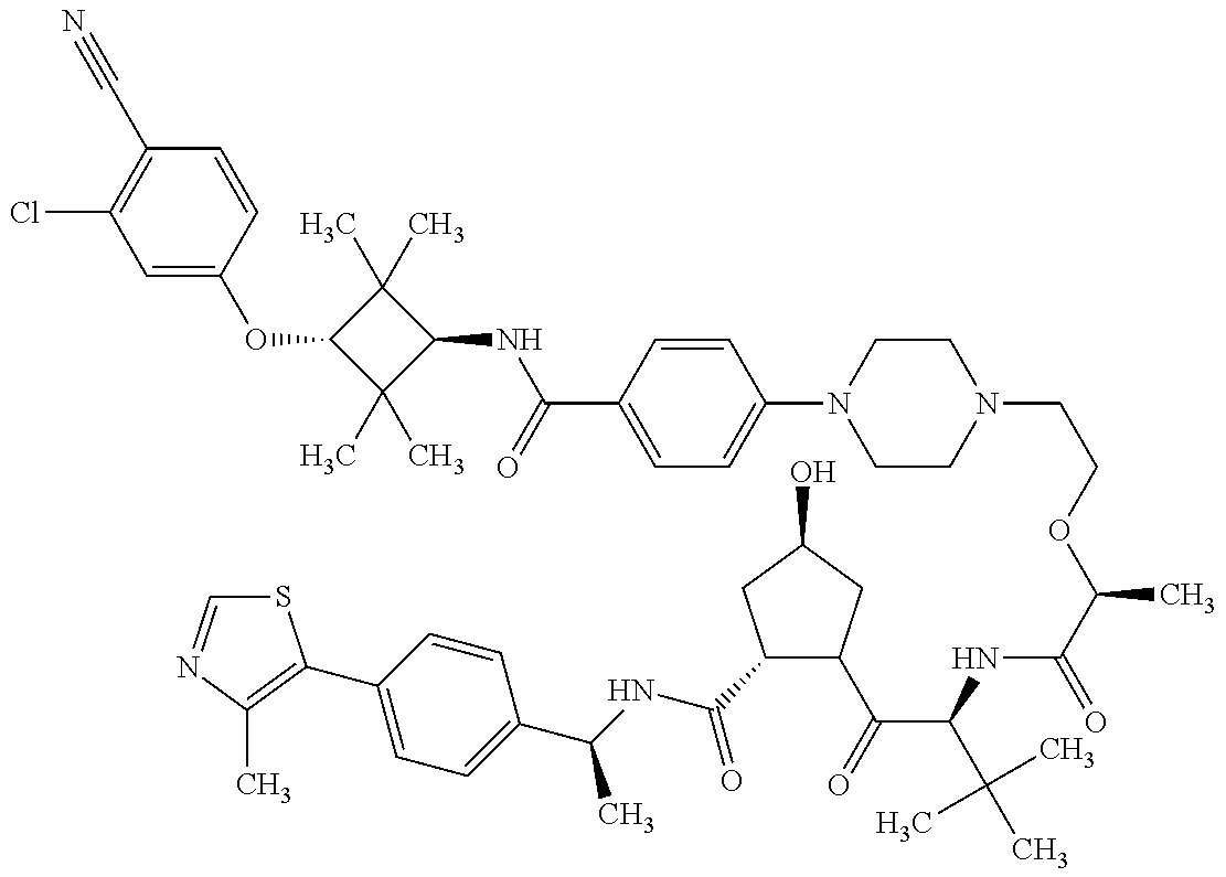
C1=C(OC2C(C)(C)C(NC(=O)C3=CC=C(N4CCN(CCOC(C(=O)NC(C(C5C(C(=O)NC(C)C6=CC=C(C7=C(C)N=CS7)C=C6)CC(O)C5)=O)C(C)(C)C)C)CC4)C=C3)C2(C)C)C=CC(C#N)=C1Cl
